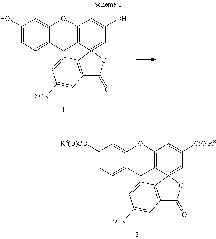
C1([R8(O)CO])=CC=C2C(=C1)OC1=C(C2)C2(=CC([C(O)R8])=C1)C1=C(C(=O)O2)C=C([SCN])C=C1.C1(O)=CC=C2C(=C1)OC1=C(C2)C2(=CC(O)=C1)C1=C(C(=O)O2)C=C([SCN])C=C1
